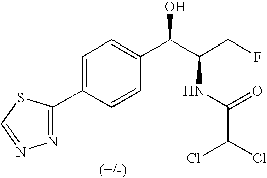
N1=C(C2=CC=C(C(C(CF)NC(C(Cl)Cl)=O)O)C=C2)SC=N1
